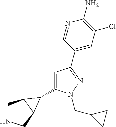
C1=C(C2C3CNCC32)N(CC2CC2)N=C1C1=CC(Cl)=C(N)N=C1
